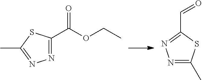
N1=C(C(OCC)=O)SC(C)=N1.N1=C(C)SC(C=O)=N1
